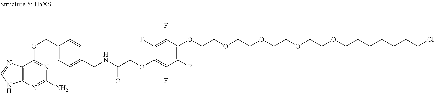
N1=C(OCC2=CC=C(CNC(COC3=C(F)C(F)=C(OCCOCCOCCOCCOCCCCCCCCl)C(F)=C3F)=O)C=C2)C2=C(N=C1N)NC=N2
